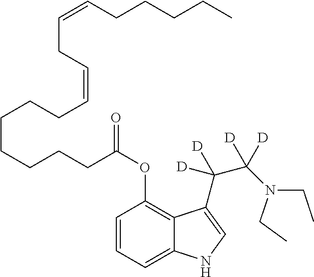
C1=CC=C2C(=C1OC(CCCCCCCC=CCC=CCCCCC)=O)C(C(C(N(CC)CC)([D])[D])([D])[D])=CN2
